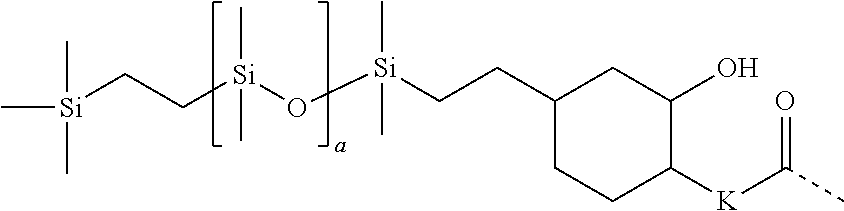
C[Si](C)(C)CC[Si](O[Si](CCC1CCC([K]C(=O)C)C(O)C1)(C)C)(C)C
